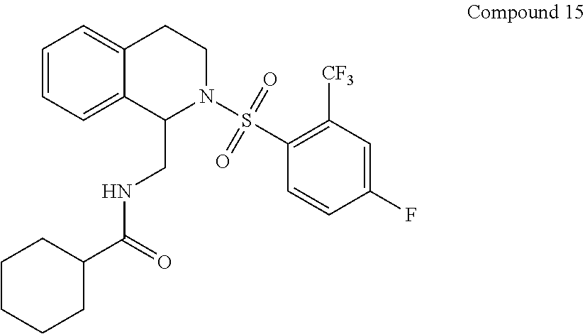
C1=CC=C2C(=C1)CCN(S(=O)(=O)C1=C([CF3])C=C(F)C=C1)C2CNC(C1CCCCC1)=O
